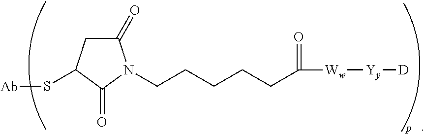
C1C(=O)N(CCCCCC([Ww][Yy][D])=O)C(=O)C1S[Ab]
